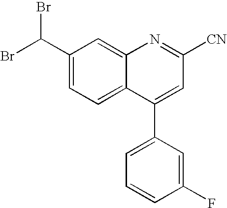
C1(C(Br)Br)=CC=C2C(=C1)N=C([CN])C=C2C1=CC=CC(F)=C1
